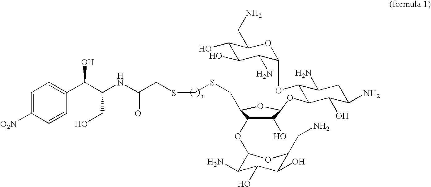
C1=C([O2N])C=CC(C(C(NC(CSCSCC2C(OC3C(N)C(O)C(O)C(CN)O3)C(O)C(OC3C(OC4C(N)C(O)C(O)C(CN)O4)C(N)CC(N)C3O)O2)=O)CO)O)=C1
